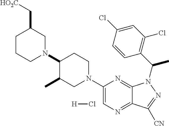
C1CN(C2C(C)CN(C3=CN=C4C(=N3)N(C(C3=C(Cl)C=C(Cl)C=C3)C)N=C4[CN])CC2)CC(C[HO2C])C1.Cl[H]
